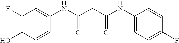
C1(F)=C(O)C=CC(NC(=O)CC(=O)NC2=CC=C(F)C=C2)=C1
